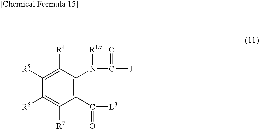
C1([R5])=C([R4])C(N(C([J])=O)[R1a])=C(C([L3])=O)C([R7])=C1[R6]
